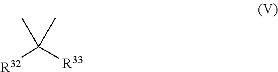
[R32]C([R33])(C)C
